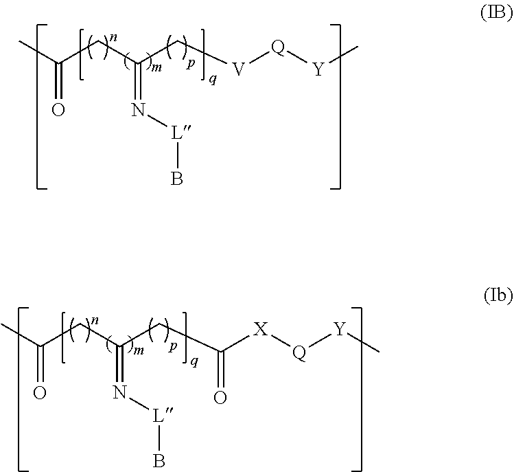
O=C(C)CC(C[V][Q][Y]C)=N[L]B.O=C(C)CC(CC([X][Q][Y]C)=O)=N[L]B
